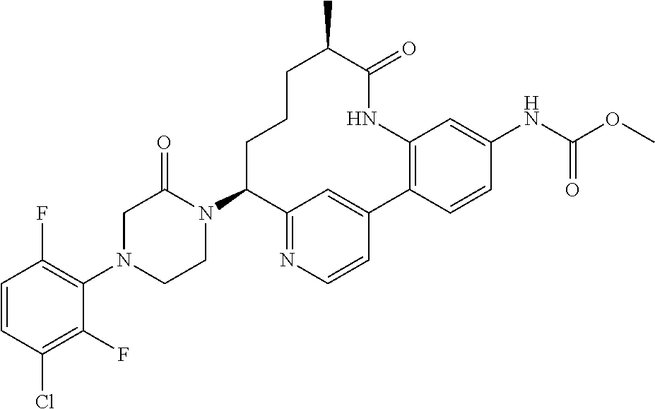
C1=CC(Cl)=C(F)C(N2CCN(C3C4=NC=CC(=C4)C4=C(C=C(NC(=O)OC)C=C4)NC(=O)C(C)CCC3)C(=O)C2)=C1F
